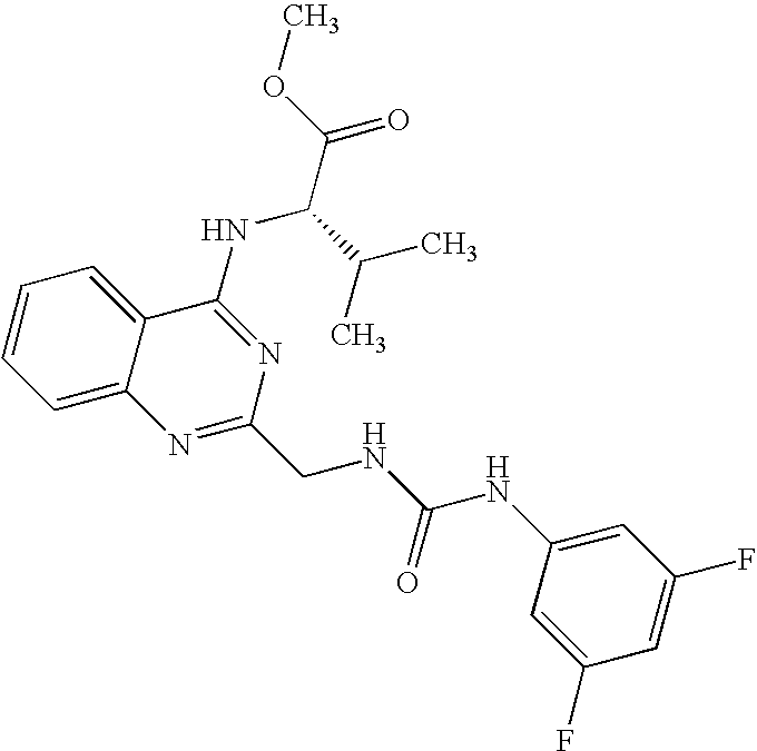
C1=CC=C2C(=C1)C(NC(C(C)C)C(=O)OC)=NC(CNC(NC1=CC(F)=CC(F)=C1)=O)=N2
